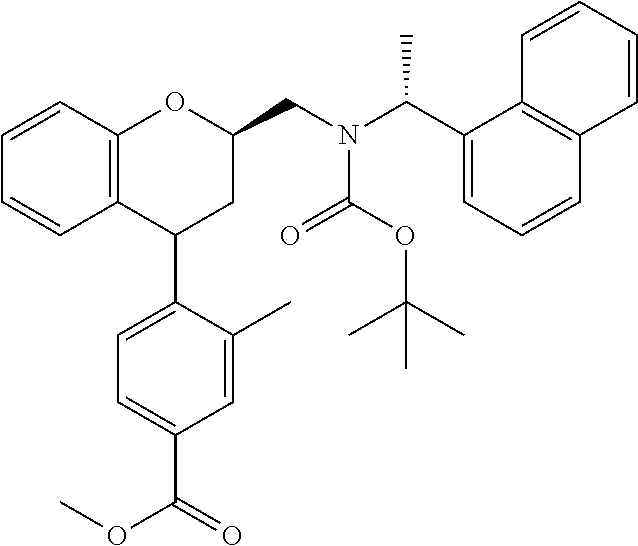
C12=C(C=CC=C1)OC(CN(C(C1=CC=CC3=C1C=CC=C3)C)C(OC(C)(C)C)=O)CC2C1=CC=C(C(OC)=O)C=C1C
